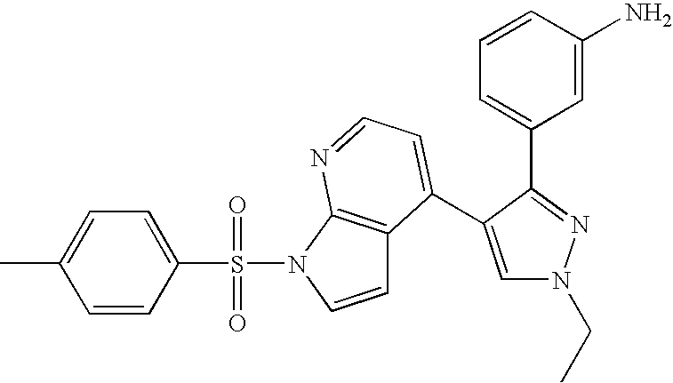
C1=C(N)C=CC=C1C1=NN(CC)C=C1C1=CC=NC2=C1C=CN2S(=O)(=O)C1=CC=C(C)C=C1
